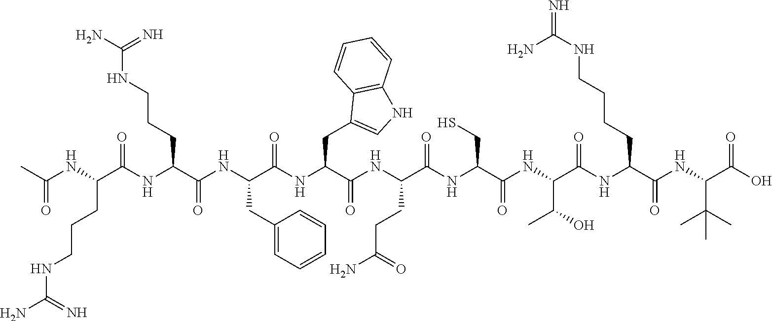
C(NCCCC(C(NC(C(NC(C(NC(C(=O)NC(C(NC(C(NC(C(NC(C(NC(C(O)=O)C(C)(C)C)=O)CCCCNC(=N)N)=O)C(C)O)=O)CS)=O)CCC(N)=O)CC1=CNC2=C1C=CC=C2)=O)CC1=CC=CC=C1)=O)CCCNC(N)=N)=O)NC(C)=O)(=N)N
